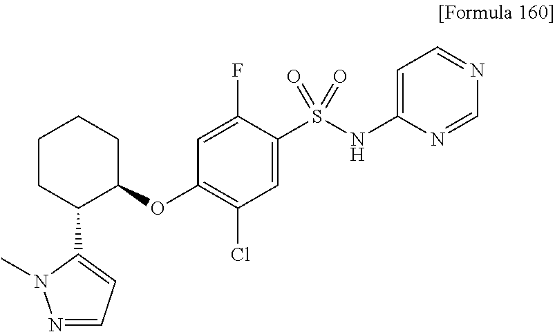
C1(OC2=C(Cl)C=C(S(NC3=CC=NC=N3)(=O)=O)C(F)=C2)CCCCC1C1=CC=NN1C
